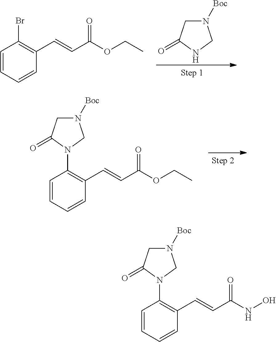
C1=CC=CC(C=CC(OCC)=O)=C1Br.N1([Boc])CC(=O)NC1.C1=CC=CC(C=CC(OCC)=O)=C1N1CN([Boc])CC1=O.C1=CC=CC(C=CC(NO)=O)=C1N1CN([Boc])CC1=O
